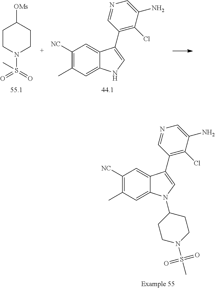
C1([NC])=C(C)C=C2C(=C1)C(C1=C(Cl)C(N)=CN=C1)=CN2.[OMs]C1CCN(S(=O)(=O)C)CC1.C1([NC])=C(C)C=C2C(=C1)C(C1=C(Cl)C(N)=CN=C1)=CN2C1CCN(S(=O)(=O)C)CC1
